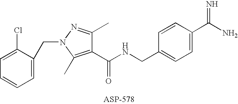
C1=C(CN2N=C(C)C(C(NCC3=CC=C(C(N)=N)C=C3)=O)=C2C)C(Cl)=CC=C1
